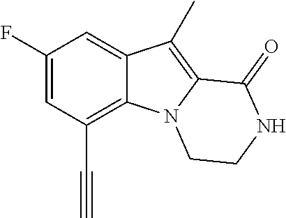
C1(F)=CC(C#C)=C2C(=C1)C(C)=C1N2CCNC1=O
